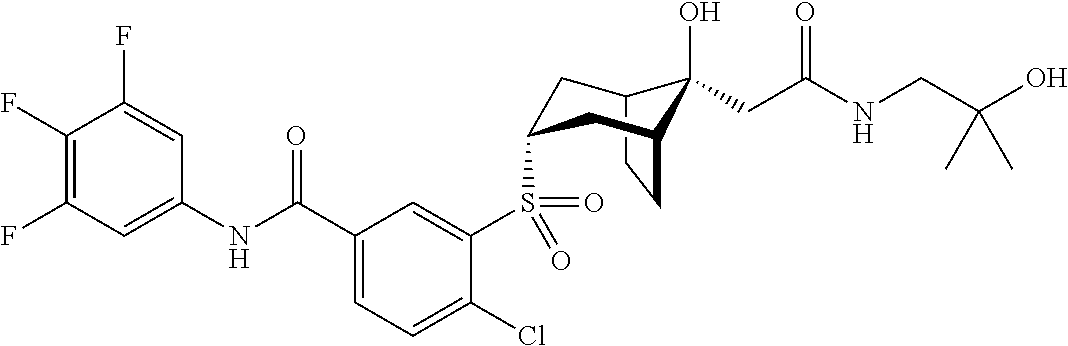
C12CCC(CC(S(C3=CC(C(NC4=CC(F)=C(F)C(F)=C4)=O)=CC=C3Cl)(=O)=O)C1)C2(O)CC(NCC(O)(C)C)=O
